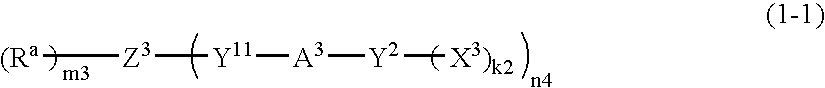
[(Ra][Z3][Y11][A3][Y2][X3)k2]
